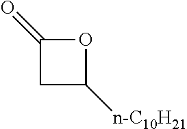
C1C([n-C10H21])OC1=O
